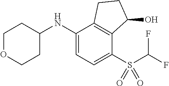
C1OCCC(NC2=CC=C(S(C(F)F)(=O)=O)C3=C2CCC3O)C1
